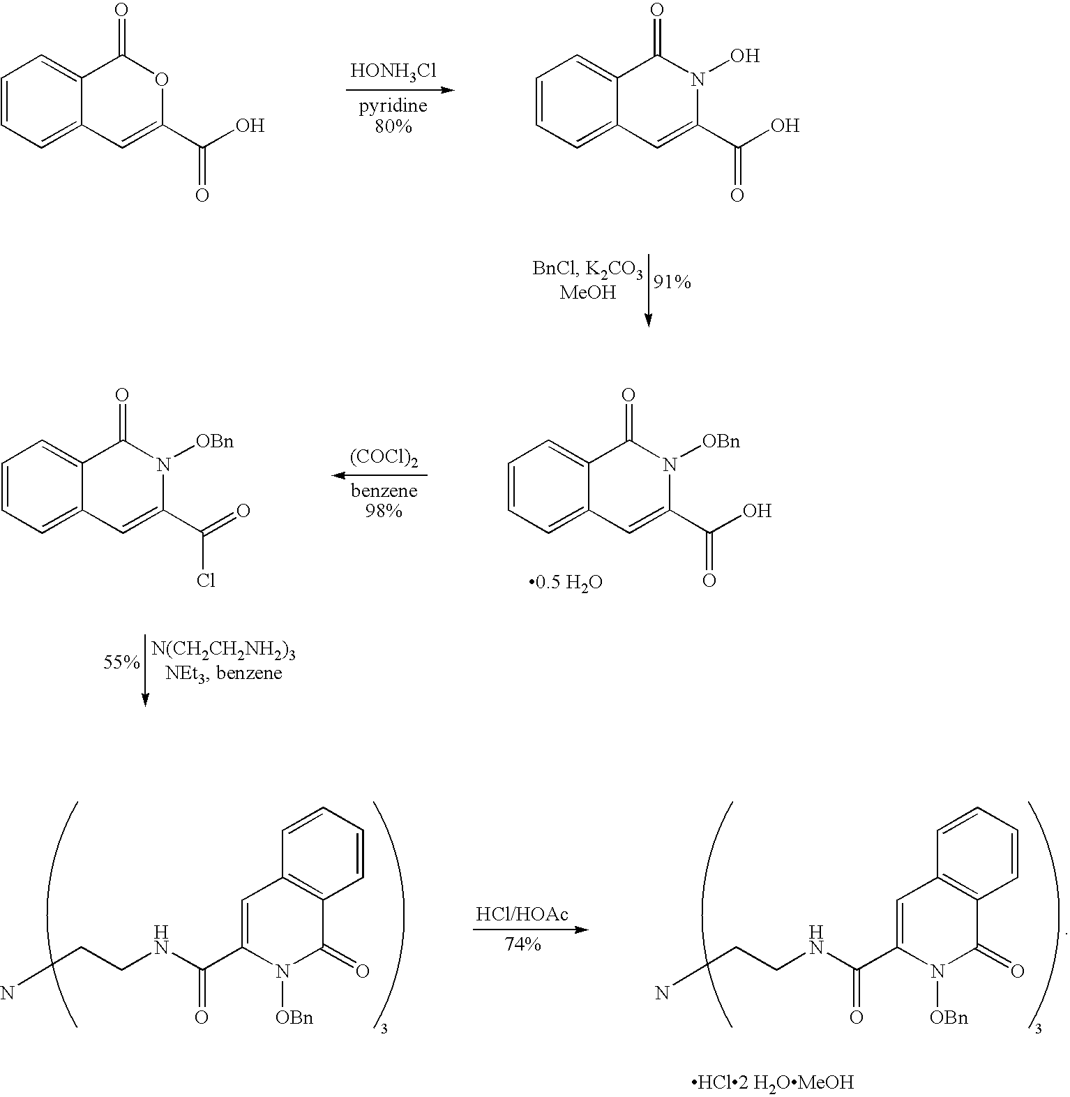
[HONH3Cl].C1=CC=C2C(=C1)C(=O)OC(C(O)=O)=C2.C1=CC=C2C(=C1)C(=O)N(O)C(C(O)=O)=C2.[(COCl)2].C1=CC=C2C(=C1)C(=O)N([OBn])C(C(=O)Cl)=C2.C1=CC=C2C(=C1)C(=O)N([OBn])C(C(O)=O)=C2.C1=CC=CC2=C1C=C(C(NCCN)=O)N([OBn])C2=O.C1=CC=CC2=C1C=C(C(NCCN)=O)N([OBn])C2=O.[HCl2 H2OMeOH]
